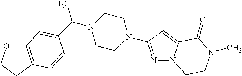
O1C2=C(CC1)C=CC(C(N1CCN(C3=NN4C(=C3)C(=O)N(C)CC4)CC1)C)=C2
